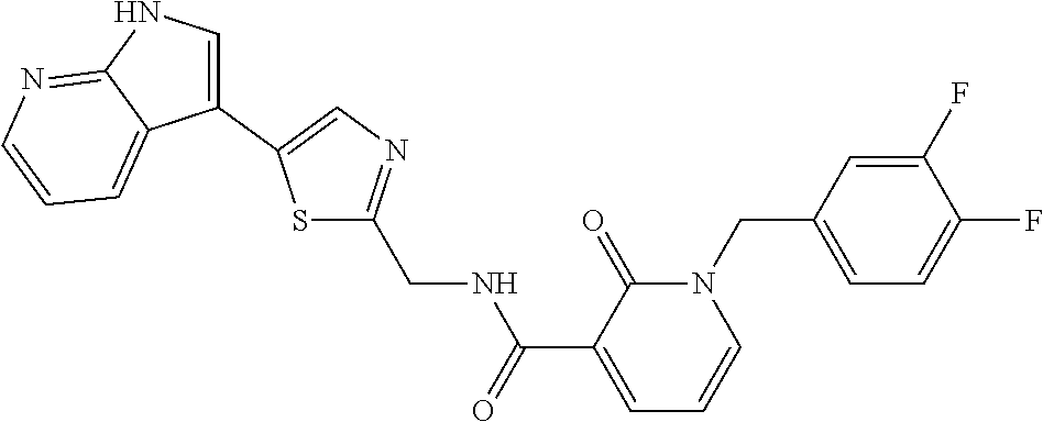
C1(C2=CN=C(CNC(C3=CC=CN(CC4=CC=C(F)C(F)=C4)C3=O)=O)S2)=CNC2=NC=CC=C12
